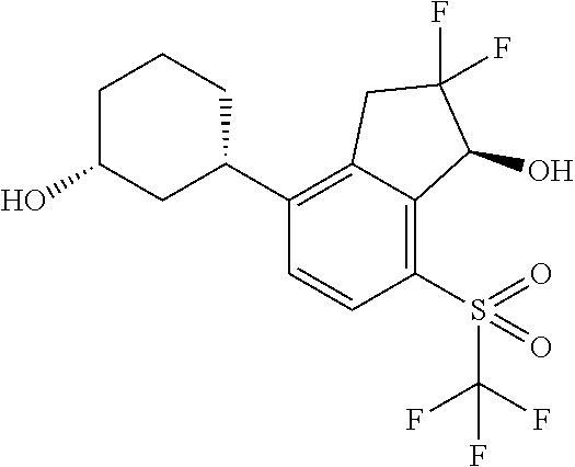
C1(C2=C3C(=C(S(C(F)(F)F)(=O)=O)C=C2)C(O)C(F)(F)C3)CCCC(O)C1
